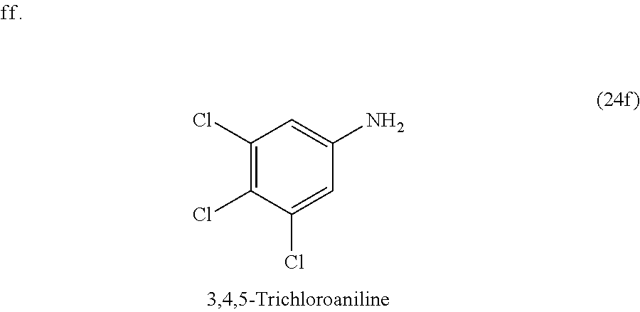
C1(Cl)=C(Cl)C(Cl)=CC(N)=C1
